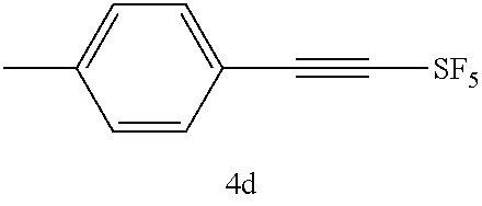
C1=CC(C#C[SF5])=CC=C1C
